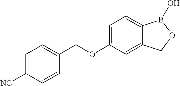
C1=C([NC])C=CC(COC2=CC=C3C(=C2)COB3O)=C1
